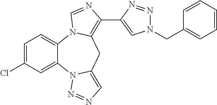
C1=C(Cl)C=C2C(=C1)N1C(=C(C3=CN(CC4=CC=CC=C4)N=N3)N=C1)CC1=CN=NN21
